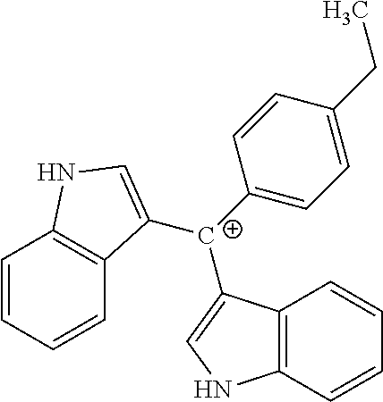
C1=CC=CC2=C1NC=C2[C+](C1=CC=C(CC)C=C1)C1=CNC2=C1C=CC=C2
